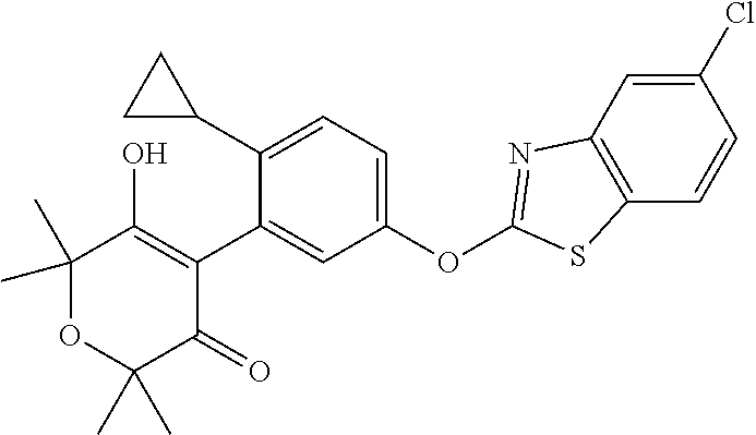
C1(C2CC2)=CC=C(OC2=NC3=C(C=CC(Cl)=C3)S2)C=C1C1=C(O)C(C)(C)OC(C)(C)C1=O
